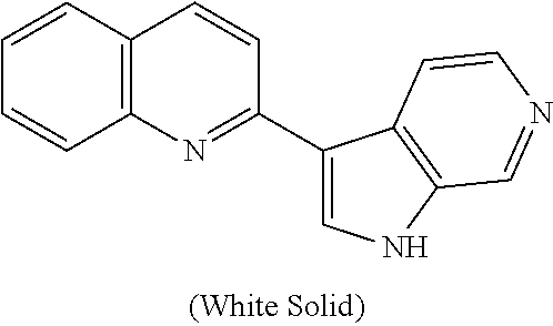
C12=C(C=CC(C3=CNC4=C3C=CN=C4)=N1)C=CC=C2
